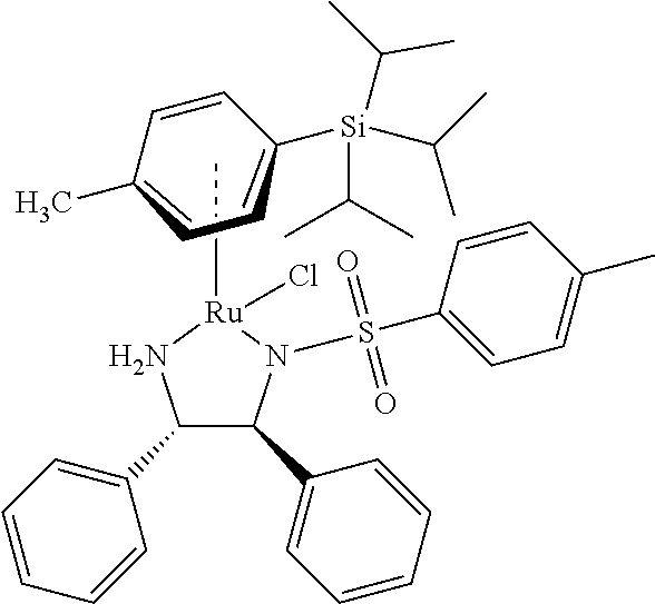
C1(C2=CC=CC=C2)C(C2=CC=CC=C2)N(S(C2=CC=C(C)C=C2)(=O)=O)[Ru](CC)(Cl)N1.[Si](C1C=CC(C)CC1)(C(C)C)(C(C)C)C(C)C
